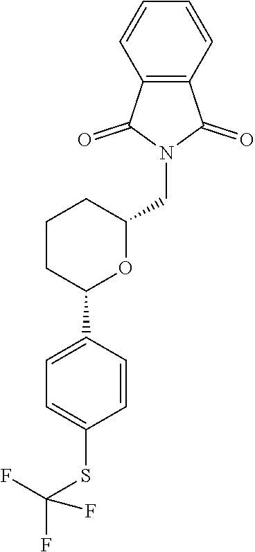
C12=C(C=CC=C1)C(=O)N(CC1CCCC(C3=CC=C(SC(F)(F)F)C=C3)O1)C2=O
